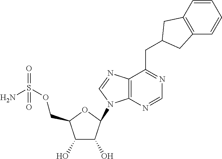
C1(O)C(O)C(N2C3=C(N=C2)C(CC2CC4=C(C=CC=C4)C2)=NC=N3)OC1COS(N)(=O)=O
